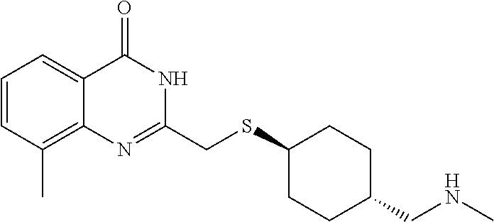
S(C1CCC(CNC)CC1)CC1=NC2=C(C)C=CC=C2C(=O)N1
